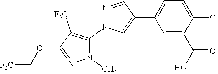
C1=C(C2=CN(C3=C([F3C])C(OC[F3C])=NN3C)N=C2)C=C(C(=O)O)C(Cl)=C1
